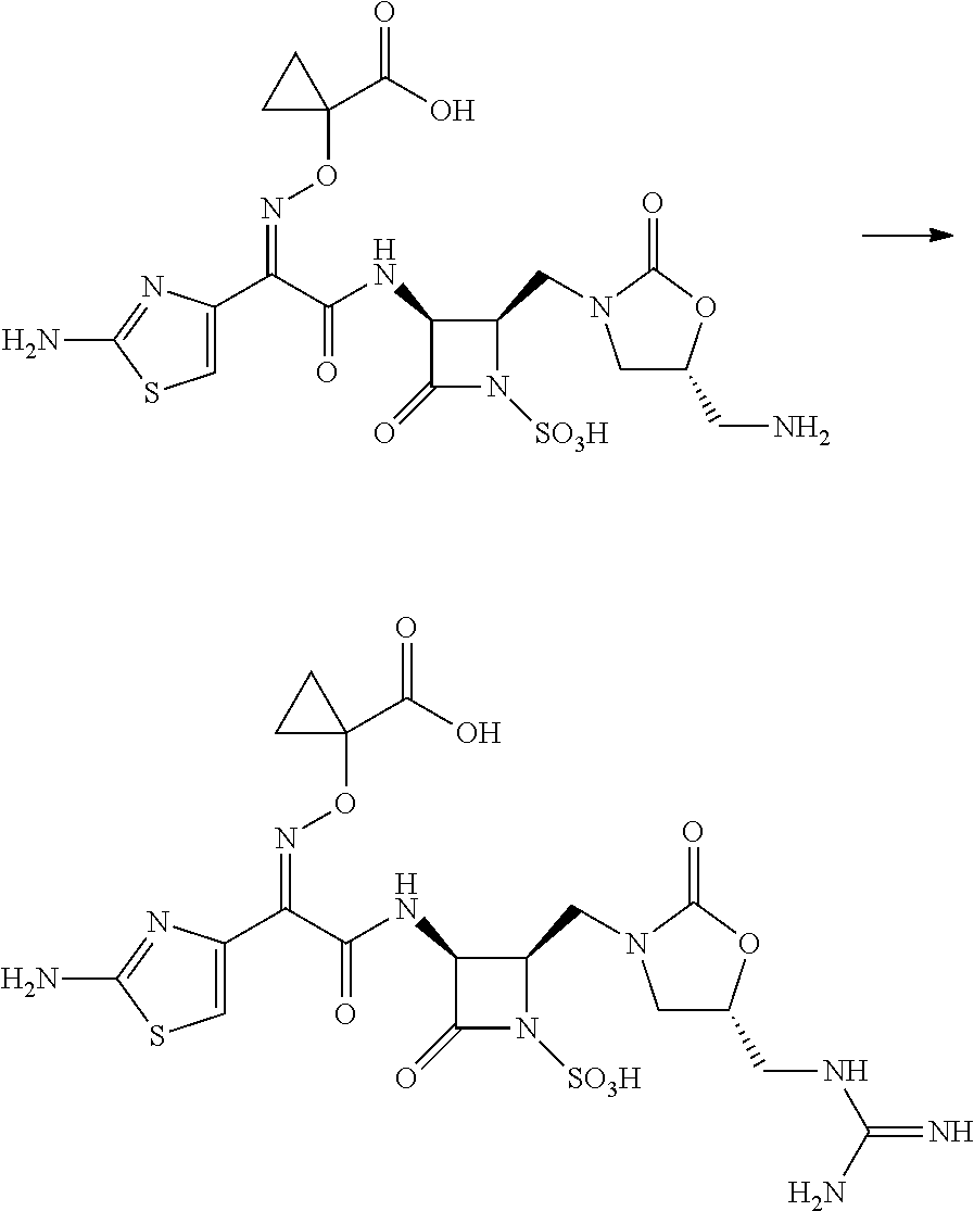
C(=NOC1(C(O)=O)CC1)(C1=CSC(N)=N1)C(NC1C(=O)N([SO3H])C1CN1CC(CN)OC1=O)=O.C(=NOC1(C(O)=O)CC1)(C1=CSC(N)=N1)C(NC1C(=O)N([SO3H])C1CN1CC(CNC(=N)N)OC1=O)=O
